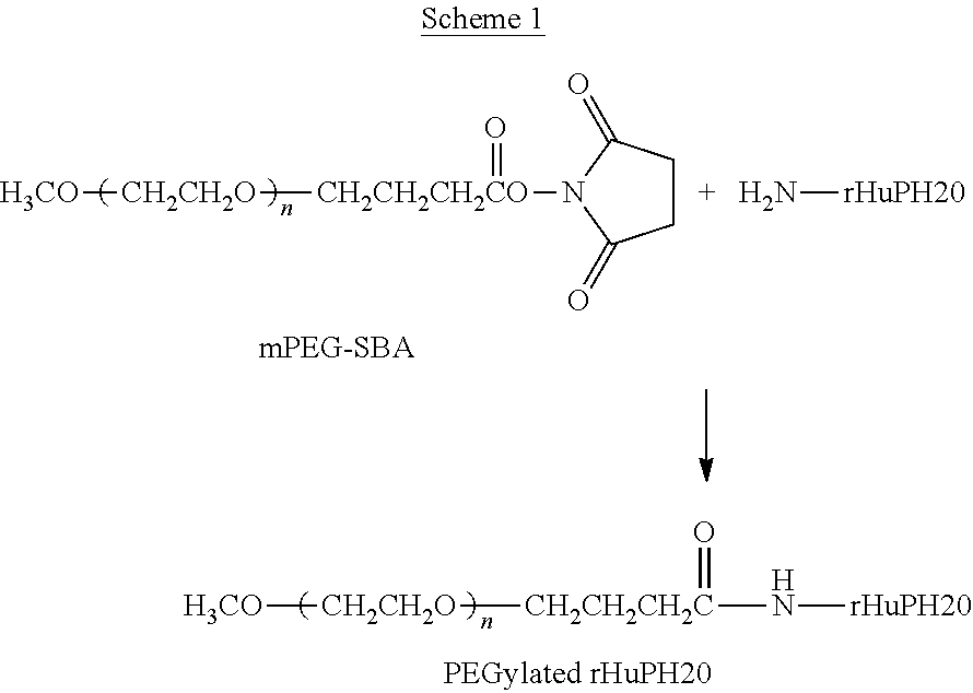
[H3CO][CH2CH2O][CH2CH2CH2CO](=O)N1C(=O)CCC1=O.[rHuPH20]N.[H3CO][CH2CH2O][CH2CH2CH2C](N[rHuPH20])=O
